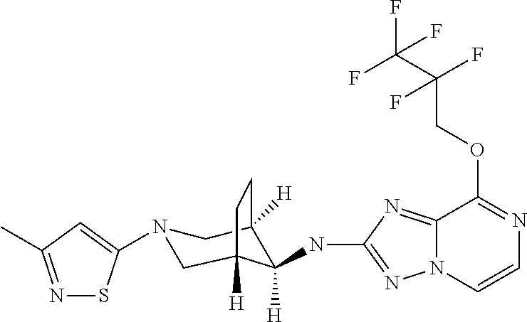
N1(C2=CC(C)=NS2)CC2([H])C(NC3=NN4C(=N3)C(OCC(F)(F)C(F)(F)F)=NC=C4)([H])C([H])(C1)CC2
